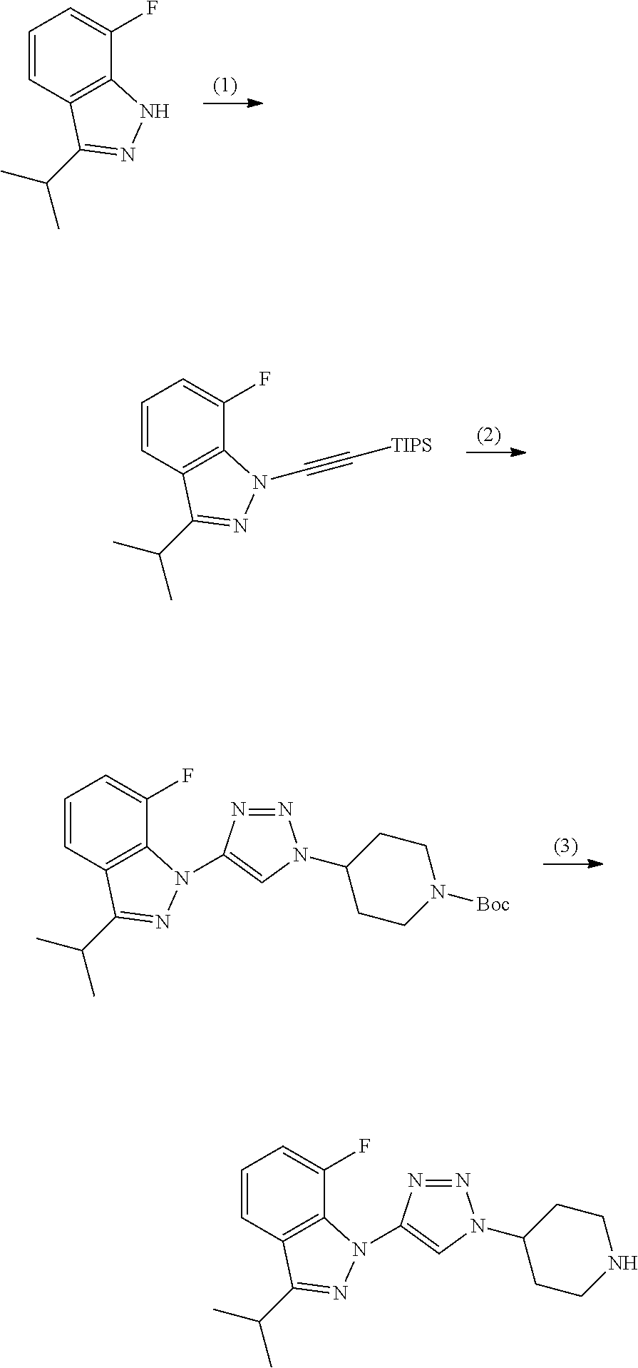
C1=CC2=C(C(F)=C1)NN=C2C(C)C.C1=CC2=C(C(F)=C1)N(C#C[TIPS])N=C2C(C)C.C1=CC2=C(C(F)=C1)N(C1=CN(C3CCN([Boc])CC3)N=N1)N=C2C(C)C.C1=CC2=C(C(F)=C1)N(C1=CN(C3CCNCC3)N=N1)N=C2C(C)C
